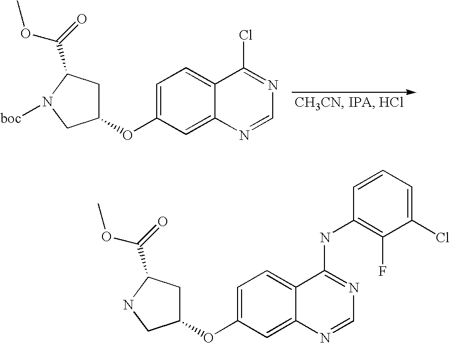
C1(OC2CC(C(OC)=O)N([boc])C2)=CC=C2C(=C1)N=CN=C2Cl.C1(OC2CC(C(OC)=O)NC2)=CC=C2C(=C1)N=CN=C2NC1=C(F)C(Cl)=CC=C1
